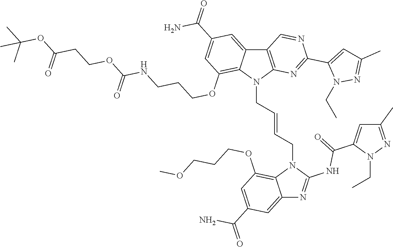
C12=CC(C(=O)N)=CC(OCCCOC)=C1N(CC=CCN1C3=C(C4=CC(C(=O)N)=CC(OCCCNC(OCCC(OC(C)(C)C)=O)=O)=C14)C=NC(C1=CC(C)=NN1CC)=N3)C(NC(C1=CC(C)=NN1CC)=O)=N2
